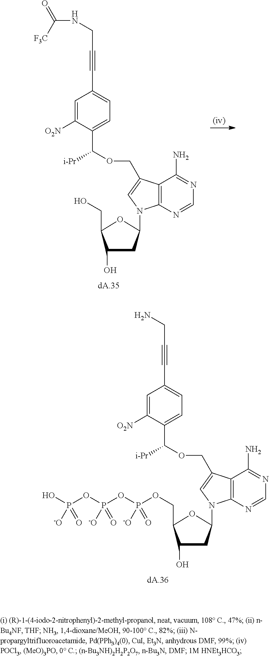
C1(O)CC(N2C3=C(C(N)=NC=N3)C(COC(C3=CC=C(C#CCNC(=O)[F3C])C=C3[O2N])[i-Pr])=C2)OC1CO.C1(O)CC(N2C3=C(C(N)=NC=N3)C(COC(C3=CC=C(C#CCN)C=C3[O2N])[i-Pr])=C2)OC1COP(OP(OP(O)([-O])=O)([-O])=O)([-O])=O
